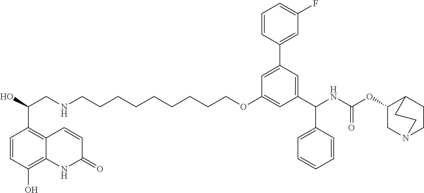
C1(C2=CC(F)=CC=C2)=CC(OCCCCCCCCCNCC(O)C2=C3C(=C(O)C=C2)NC(=O)C=C3)=CC(C(NC(OC2CN3CCC2CC3)=O)C2=CC=CC=C2)=C1
